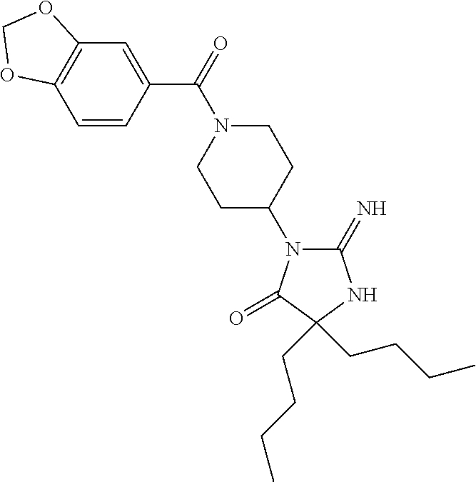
C1=CC(C(=O)N2CCC(N3C(=N)NC(CCCC)(CCCC)C3=O)CC2)=CC2=C1OCO2
